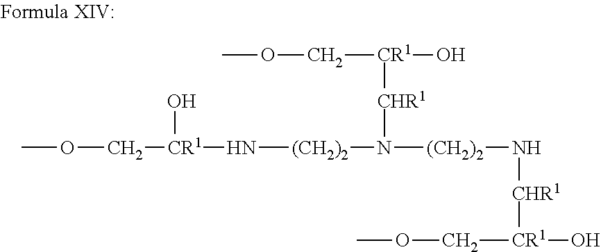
COC[CR1](N[(CH2)2]N([(CH2)2]N[CHR1][CR1](O)COC)[CHR1][CR1](O)COC)O
